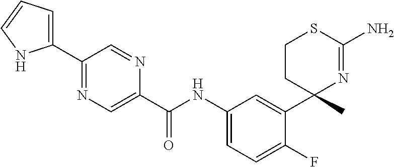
C(NC1=CC=C(F)C(C2(C)N=C(N)SCC2)=C1)(=O)C1=CN=C(C2=CC=CN2)C=N1
